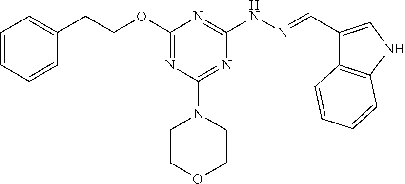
O(C1=NC(N2CCOCC2)=NC(NN=CC2=CNC3=C2C=CC=C3)=N1)CCC1=CC=CC=C1
